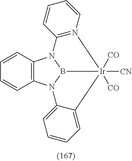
C12=C(N3B4N1C1=N(C=CC=C1)[Ir]4([CO])([CO])([CN])C1=CC=CC=C31)C=CC=C2
